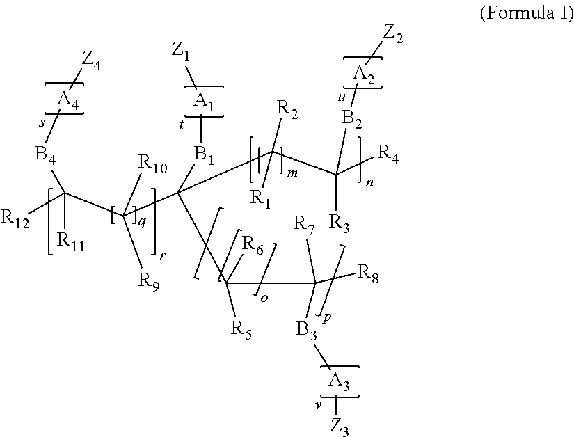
[R12]C(C(C(C(C([R4])([R3])[B2][A2][Z2])([R1])[R2])([B1][A1][Z1])C([R5])(C([R8])([R7])[B3][A3][Z3])[R6])([R10])[R9])([B4][A4][Z4])[R11]
